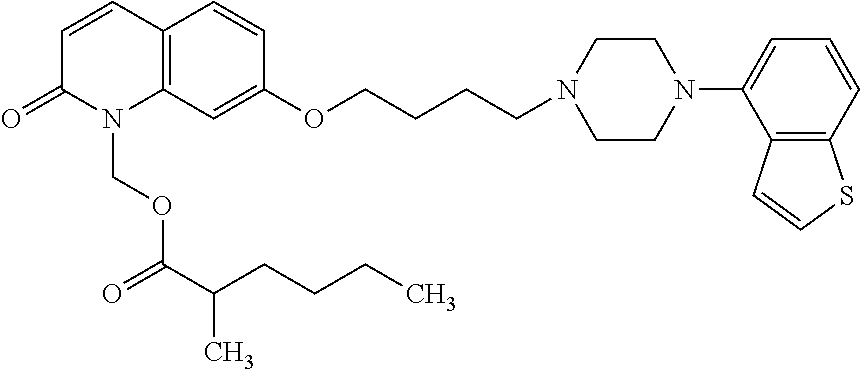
C1=CC2=C(N(COC(=O)C(CCCC)C)C1=O)C=C(OCCCCN1CCN(C3=CC=CC4=C3C=CS4)CC1)C=C2
